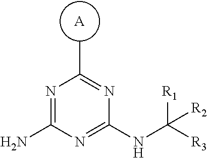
[A].CC1=NC(NC([R3])([R1])[R2])=NC(N)=N1
